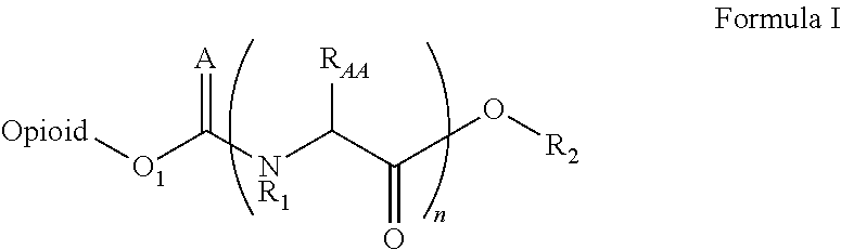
[Opioid][O1]C([NR1]C(C(O[R2])=O)[RAA])=[A]
